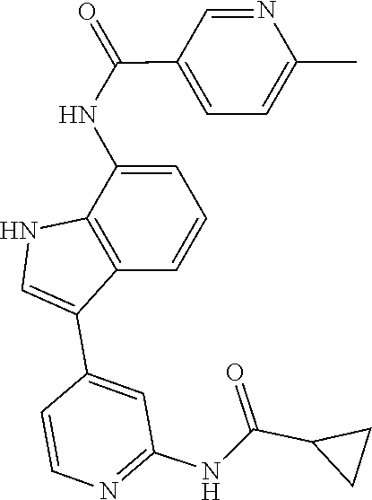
C1(C(NC2=CC=CC3=C2NC=C3C2=CC(NC(C3CC3)=O)=NC=C2)=O)=CC=C(C)N=C1
